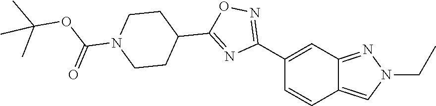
C1=CC2=CN(CC)N=C2C=C1C1=NOC(C2CCN(C(OC(C)(C)C)=O)CC2)=N1
